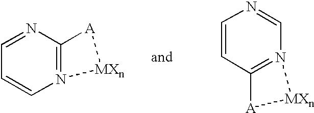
N12=C(N=CC=C1)[A][MXn]2.C12=N(C=NC=C1)[MXn][A]2
